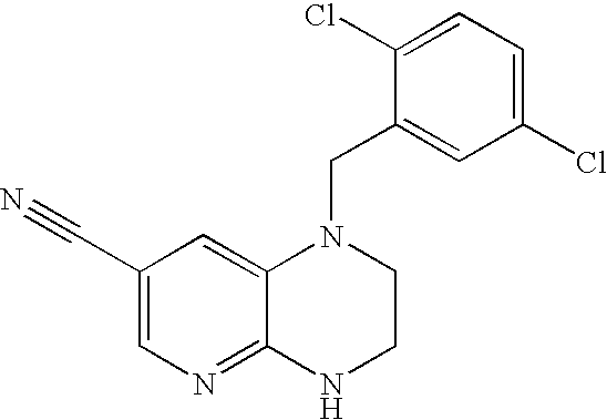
C1(C#N)=CN=C2C(=C1)N(CC1=CC(Cl)=CC=C1Cl)CCN2
